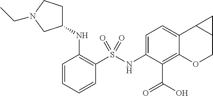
C1(NS(C2=C(NC3CCN(CC)C3)C=CC=C2)(=O)=O)=CC=C2C(=C1C(O)=O)OCC1C2C1
